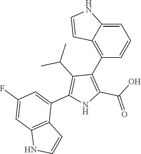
C1=C2C(=C(C3=C(C(O)=O)NC(C4=CC(F)=CC5=C4C=CN5)=C3C(C)C)C=C1)C=CN2
